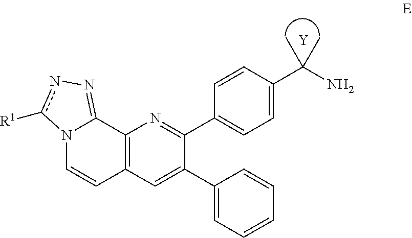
C12=C(C=C(C3=CC=CC=C3)C(C3=CC=C(C(N)(C)C)C=C3)=N1)C=CN1C2=Nnc1[R1].[Y]
